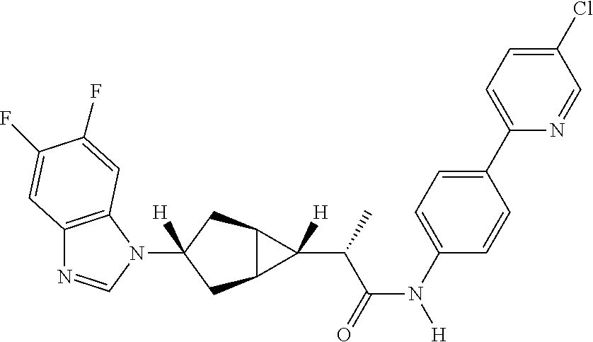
C12=C(N(C3([H])CC4C(C3)C4(C(C(N([H])C3=CC=C(C4=CC=C(Cl)C=N4)C=C3)=O)C)[H])C=N1)C=C(F)C(F)=C2
